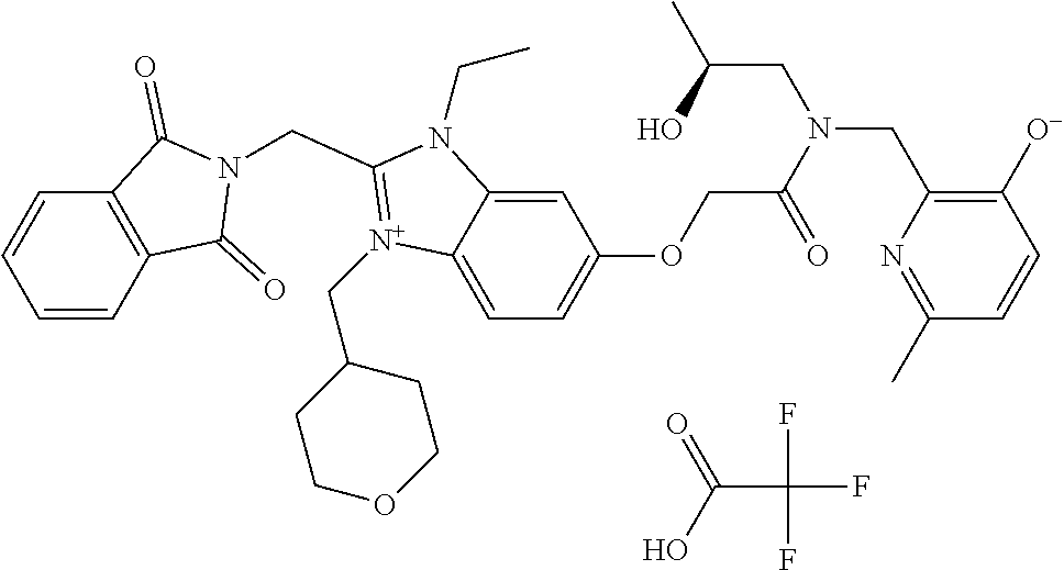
C(C1=[N+](CC2CCOCC2)C2=CC=C(OCC(=O)N(CC3=C([O-])C=CC(C)=N3)CC(O)C)C=C2N1CC)N1C(=O)C2=C(C=CC=C2)C1=O.O=C(O)C(F)(F)F
